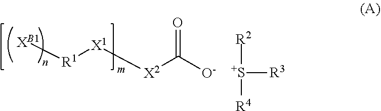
[XB1][R1][X1][X2]C([O-])=O.[S+]([R3])([R2])[R4]
